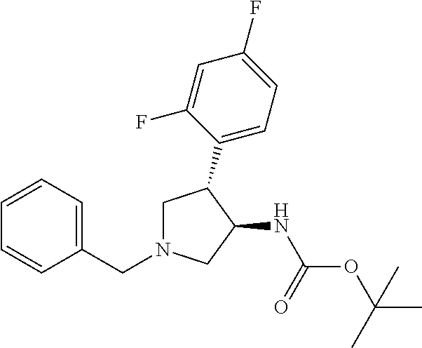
C1=CC=C(CN2CC(C3=CC=C(F)C=C3F)C(NC(OC(C)(C)C)=O)C2)C=C1
